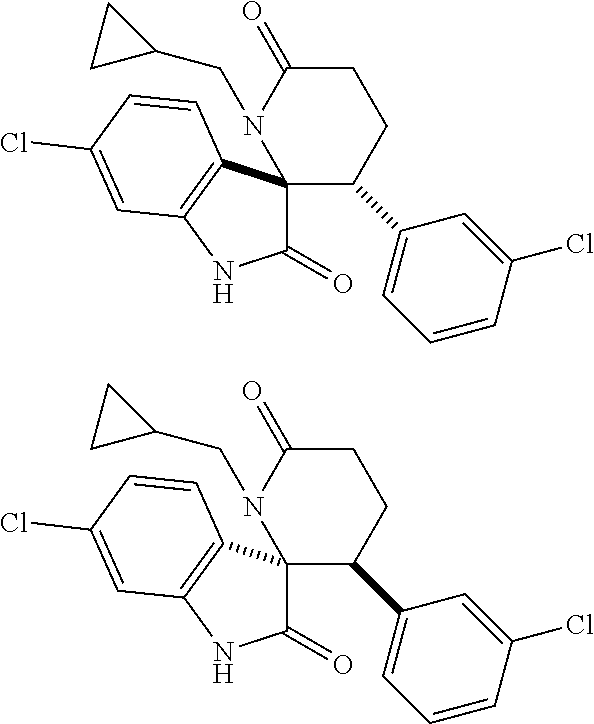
C1CC(=O)N(CC2CC2)C2(C1C1=CC=CC(Cl)=C1)C(=O)NC1=C2C=CC(Cl)=C1.C1CC(=O)N(CC2CC2)C2(C1C1=CC=CC(Cl)=C1)C(=O)NC1=C2C=CC(Cl)=C1
